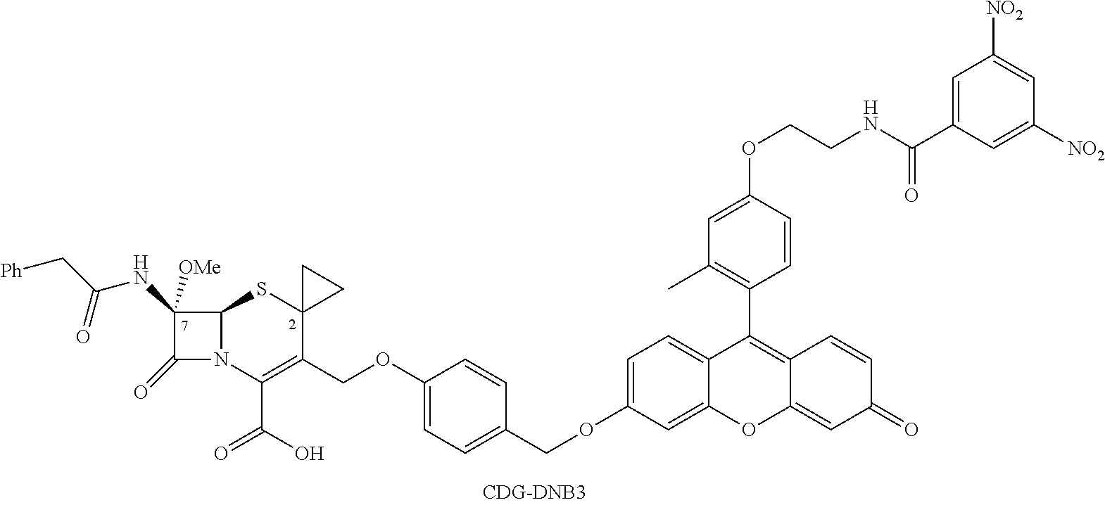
C1=C(OCC2=CC=C(OCC3=C(C(O)=O)N4C(SC35CC5)C(NC(=O)C[Ph])([OMe])C4=O)C=C2)C=C2C(=C1)C(C1=C(C)C=C(OCCNC(C3=CC([NO2])=CC([NO2])=C3)=O)C=C1)=C1C(=CC(=O)C=C1)O2
